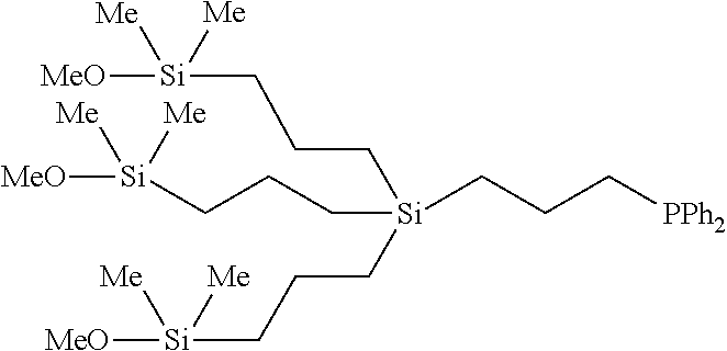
C(C[Si](CCC[Si]([MeO])([Me])[Me])(CCC[PPh2])CCC[Si]([MeO])([Me])[Me])C[Si]([MeO])([Me])[Me]
